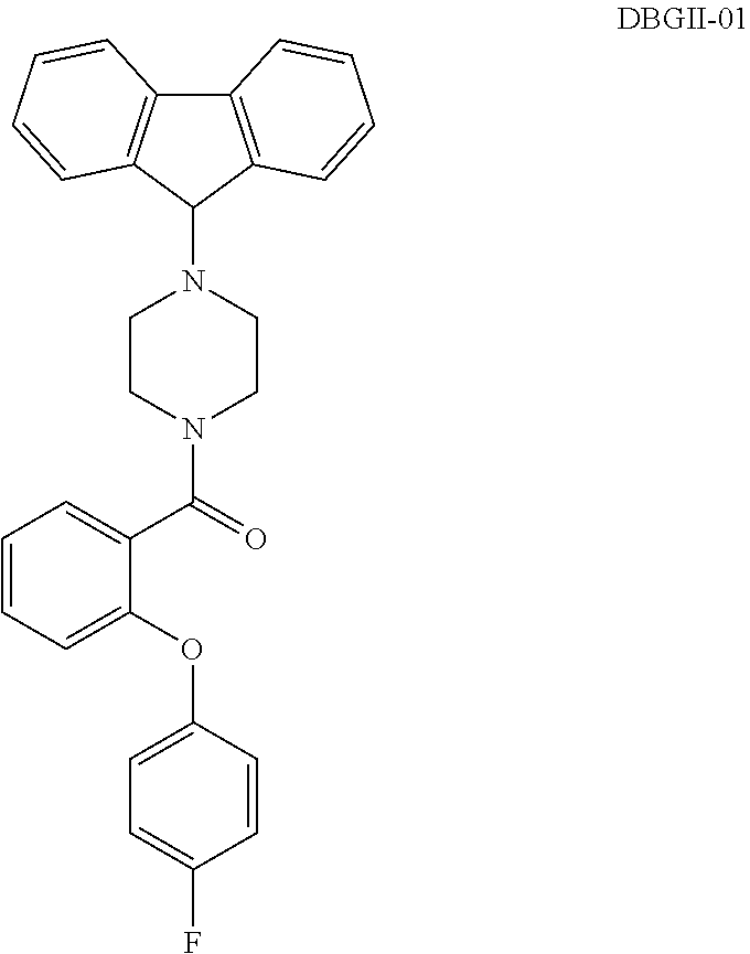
C1=CC(OC2=CC=CC=C2C(=O)N2CCN(C3C4=C(C5=C3C=CC=C5)C=CC=C4)CC2)=CC=C1F
